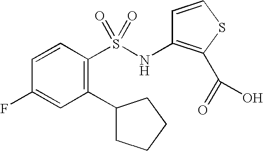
C1=CC(S(NC2=C(C(=O)O)SC=C2)(=O)=O)=C(C2CCCC2)C=C1F
